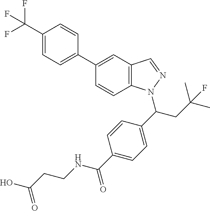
C1(C(F)(F)F)=CC=C(C2=CC3=C(C=C2)N(C(C2=CC=C(C(=O)NCCC(O)=O)C=C2)CC(C)(C)F)N=C3)C=C1
